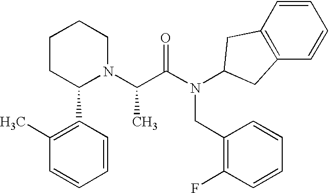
C1CCCN(C(C(N(CC2=C(F)C=CC=C2)C2CC3=C(C=CC=C3)C2)=O)C)C1C1=C(C)C=CC=C1
